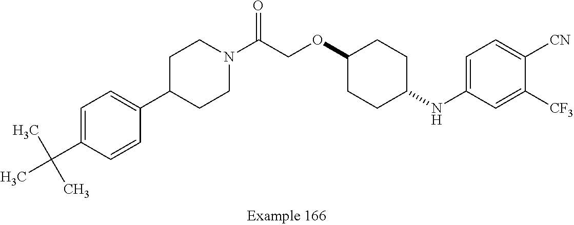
C1=C(C(C)(C)C)C=CC(C2CCN(C(COC3CCC(NC4=CC=C([CN])C([CF3])=C4)CC3)=O)CC2)=C1
